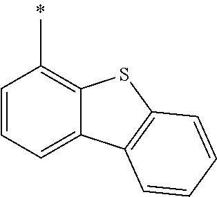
C1=CC=C2C(=C1C)SC1=C2C=CC=C1
